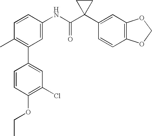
C1=C(NC(C2(C3=CC4=C(C=C3)OCO4)CC2)=O)C=CC(C)=C1C1=CC(Cl)=C(OCC)C=C1
